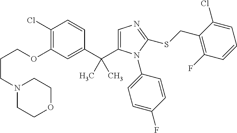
C1(Cl)=C(OCCCN2CCOCC2)C=C(C(C)(C)C2=CN=C(SCC3=C(F)C=CC=C3Cl)N2C2=CC=C(F)C=C2)C=C1
